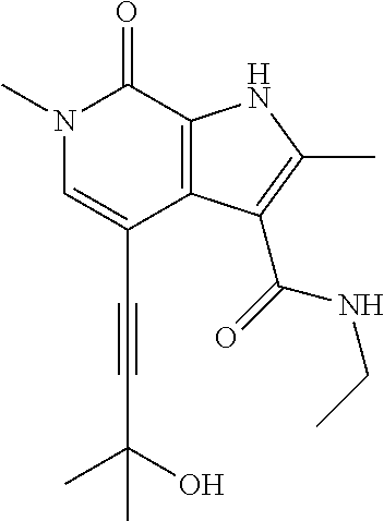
C(C1=CN(C)C(=O)C2=C1C(C(=O)NCC)=C(C)N2)#CC(C)(O)C
